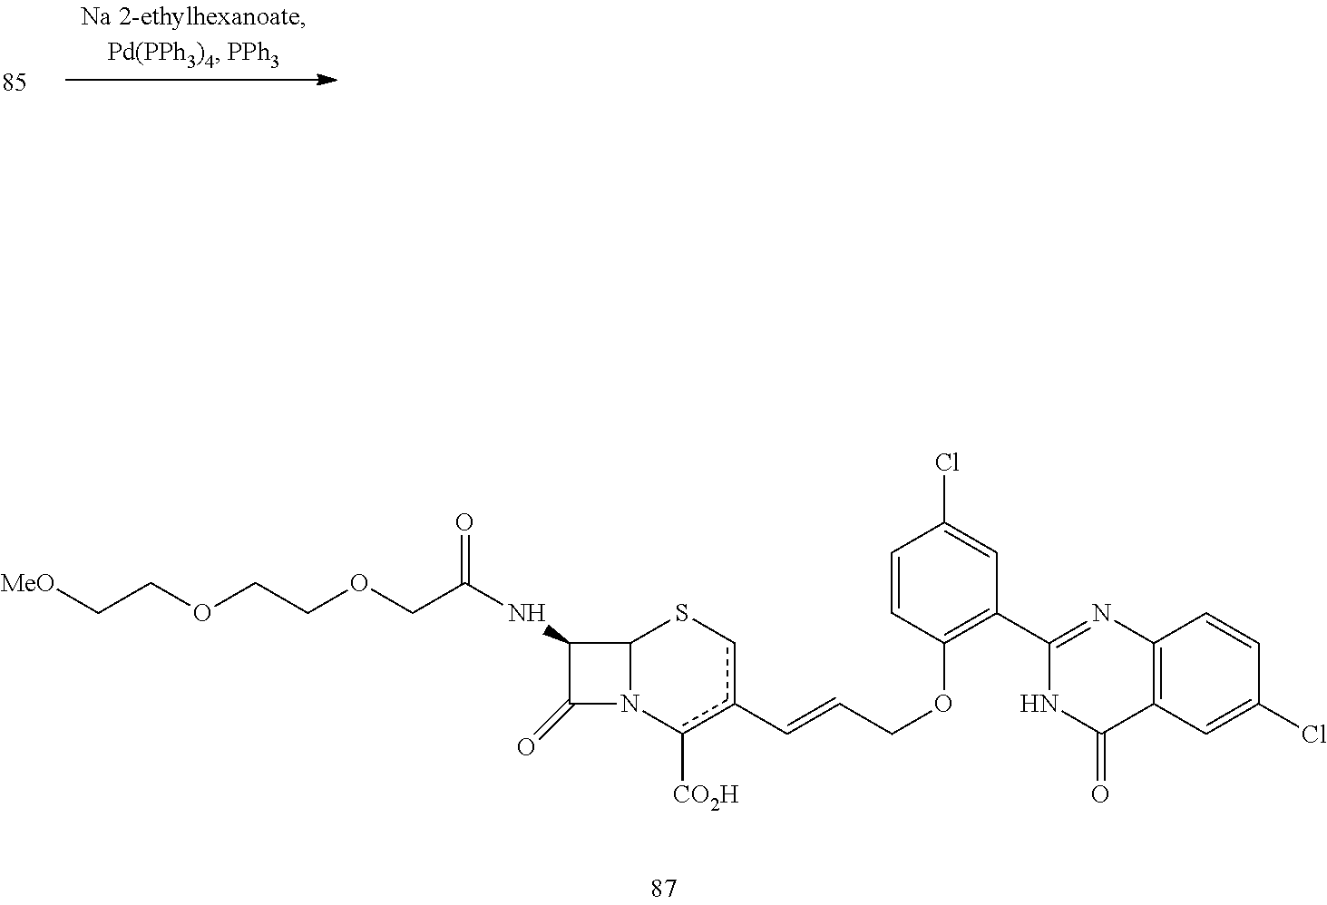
[MeO]CCOCCOCC(NC1C(=O)N2C1Scc(C=CCOC1=C(C3=NC4=C(C(=O)N3)C=C(Cl)C=C4)C=C(Cl)C=C1)c2[CO2H])=O
